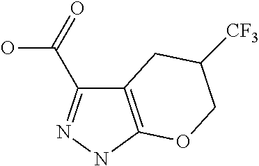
C12=C(NN=C1C(=O)O)OCC([CF3])C2
